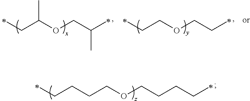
C(CCCOCCCCC)C.C(COCCC)C.C(C(OCC(C)C)C)C
